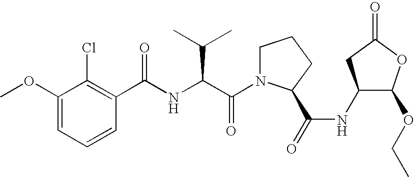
C1=CC=C(OC)C(Cl)=C1C(NC(C(N1CCCC1C(=O)NC1C(OCC)OC(=O)C1)=O)C(C)C)=O
